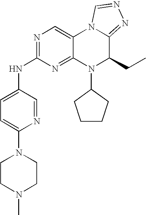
C1=C(N2CCN(C)CC2)N=CC(NC2=NC=C3C(=N2)N(C2CCCC2)C(CC)C2=NN=CN32)=C1
